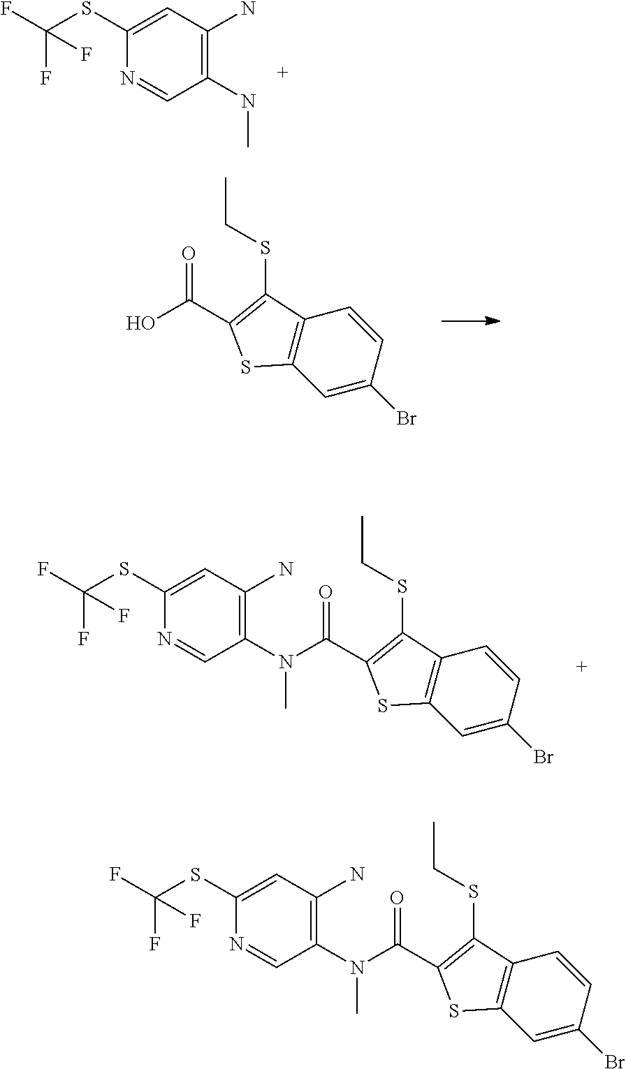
C1(NC)=C(N)C=C(SC(F)(F)F)N=C1.C1=C(Br)C=CC2=C1SC(C(O)=O)=C2SCC.C1(N(C)C(C2=C(SCC)C3=C(C=C(Br)C=C3)S2)=O)=C(N)C=C(SC(F)(F)F)N=C1.C1(N(C)C(C2=C(SCC)C3=C(C=C(Br)C=C3)S2)=O)=C(N)C=C(SC(F)(F)F)N=C1
